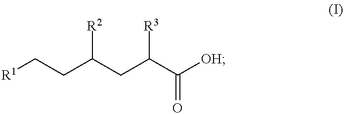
[R1]CCC(CC(C([OH])=O)[R3])[R2]
